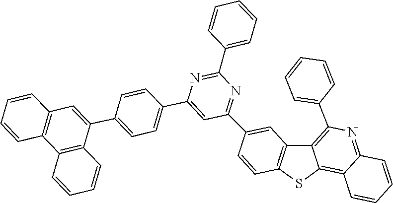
C1=CC=C(C2=NC(C3=CC=C(C4=CC5=C(C=CC=C5)C5=C4C=CC=C5)C=C3)=CC(C3=CC4=C(SC5=C6C(=NC(C7=CC=CC=C7)=C54)C=CC=C6)C=C3)=N2)C=C1
